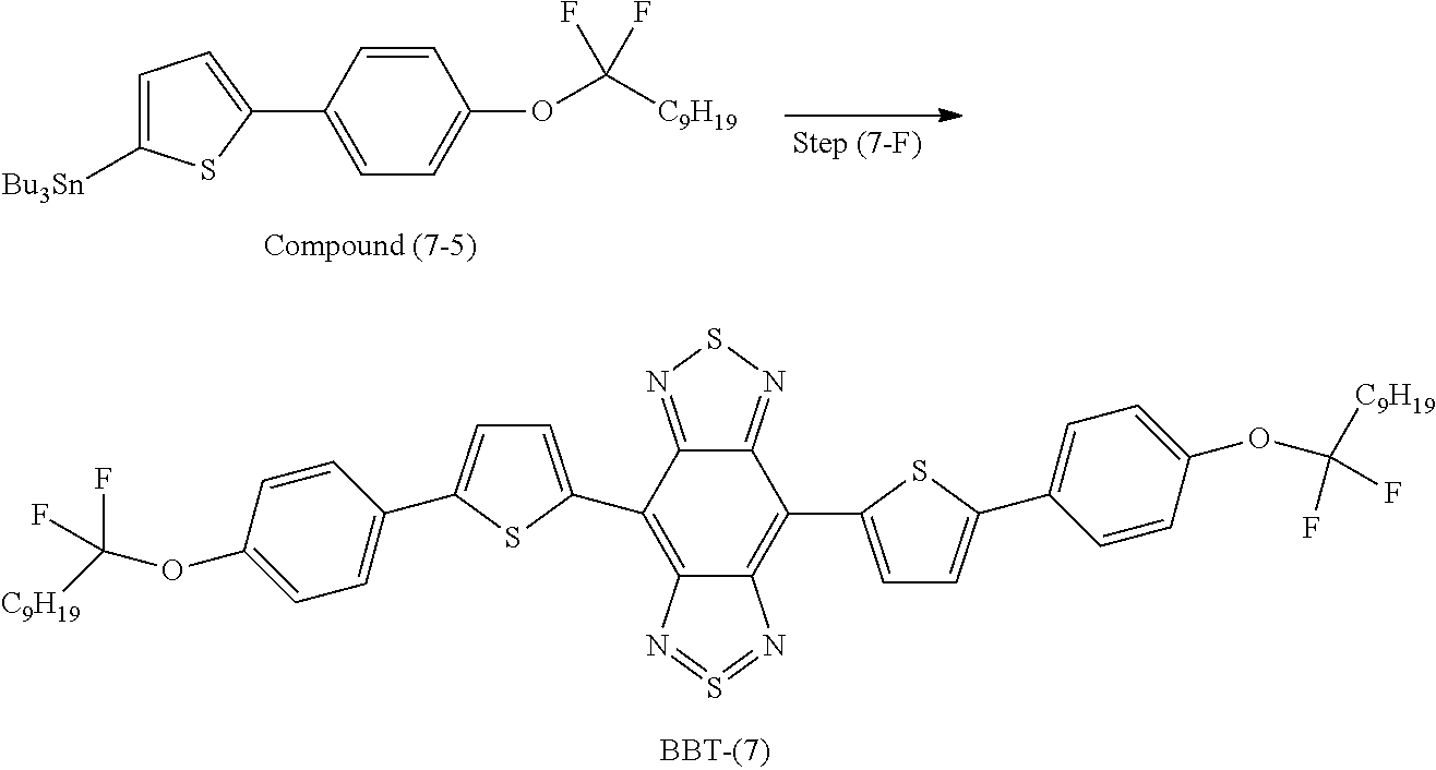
C12=NSN=C1C(C1=CC=C(C3=CC=C(OC([C9H19])(F)F)C=C3)S1)=C1C(=C2C2=CC=C(C3=CC=C(OC([C9H19])(F)F)C=C3)S2)N=S=N1.C1=CC(C2=CC=C([Bu3Sn])S2)=CC=C1OC([C9H19])(F)F
